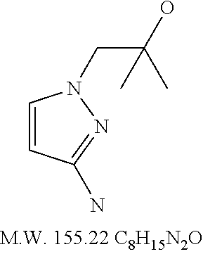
C1=CC(N)=NN1CC(O)(C)C
